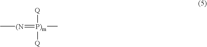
C[(N]=[P)m](C)([Q])[Q]
